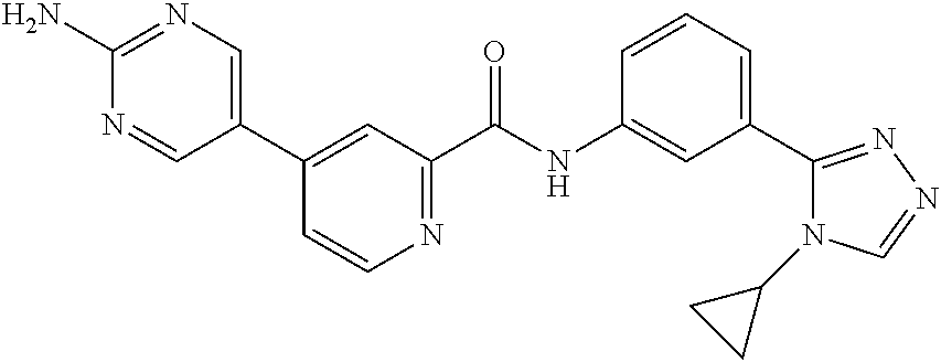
N1=CC(C2=CC(C(NC3=CC(C4=NN=CN4C4CC4)=CC=C3)=O)=NC=C2)=CN=C1N
